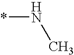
N(*)C
